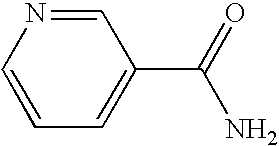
C1=CC=C(C(=O)N)C=N1
